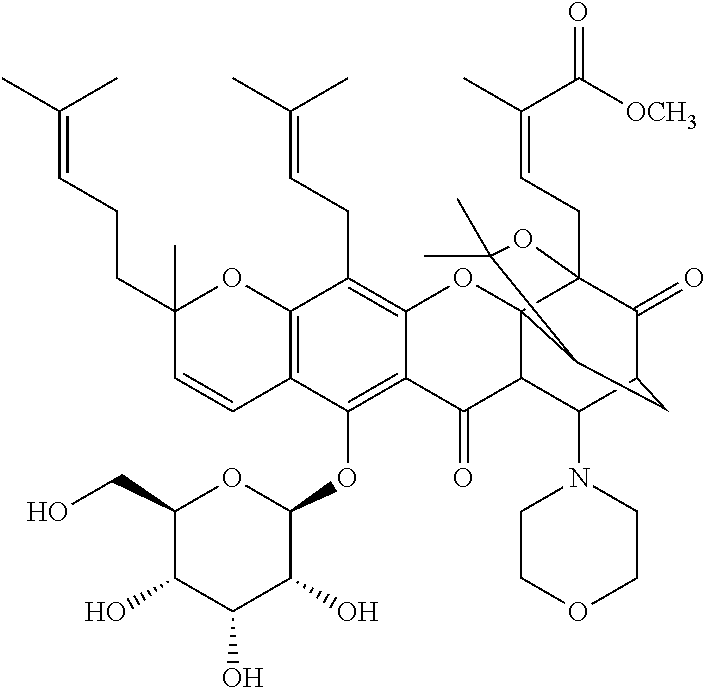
C12=C(OC3OC(CO)C(O)C(O)C3O)C3=C(C(CC=C(C)C)=C1OC14C(C2=O)C(N2CCOCC2)C2C(=O)C1(CC=C(C)C(=O)[OCH3])OC(C)(C)C4C2)OC(C)(CCC=C(C)C)C=C3
